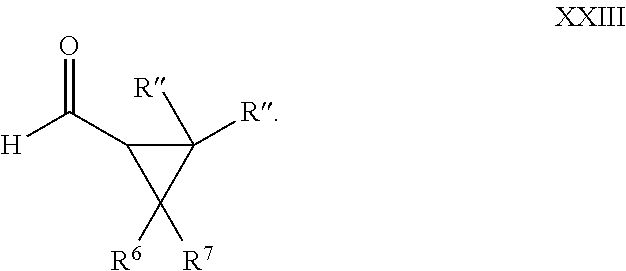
C1([R])([R])C(C(=O)[H])C1([R6])[R7]
